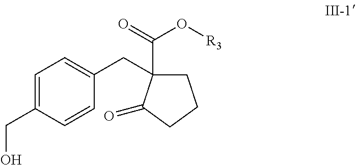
C1=C(CO)C=CC(CC2(C(=O)O[R3])CCCC2=O)=C1
